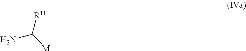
[M]C([R11])N
